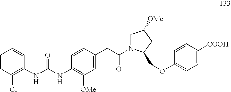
C1=CC(Cl)=C(NC(NC2=C([OMe])C=C(CC(=O)N3CC([OMe])CC3COC3=CC=C([COOH])C=C3)C=C2)=O)C=C1
